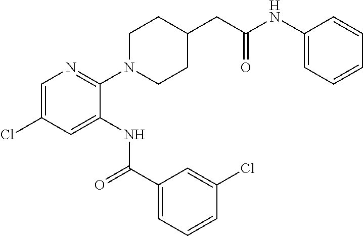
C1=C(Cl)C=C(NC(C2=CC=CC(Cl)=C2)=O)C(N2CCC(CC(=O)NC3=CC=CC=C3)CC2)=N1
